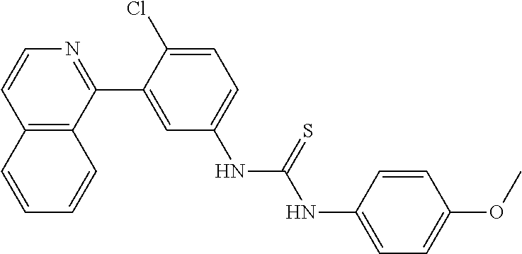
C12=C(C(C3=CC(NC(NC4=CC=C(OC)C=C4)=S)=CC=C3Cl)=NC=C1)C=CC=C2
